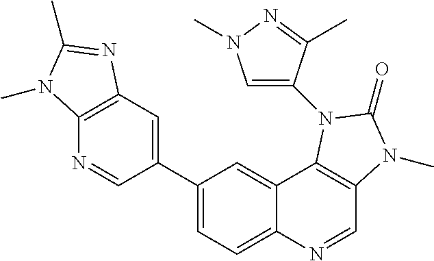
C1(C2=CC3=C(N=C2)N(C)C(C)=N3)=CC=C2C(=C1)C1=C(C=N2)N(C)C(=O)N1C1=CN(C)N=C1C
